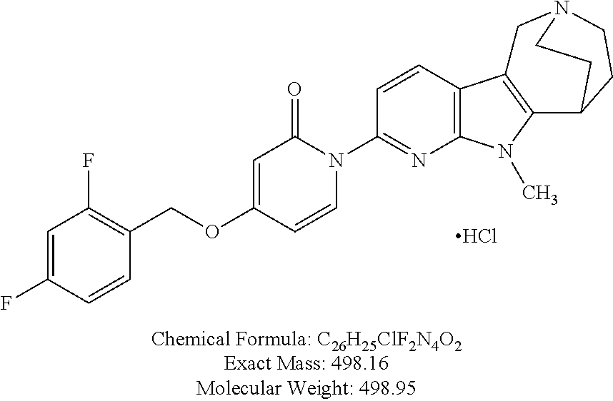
C1=C(F)C=CC(COC2=CC(=O)N(C3=NC4=C(C=C3)C3=C(N4C)C4CCN(C3)CC4)C=C2)=C1F.Cl
